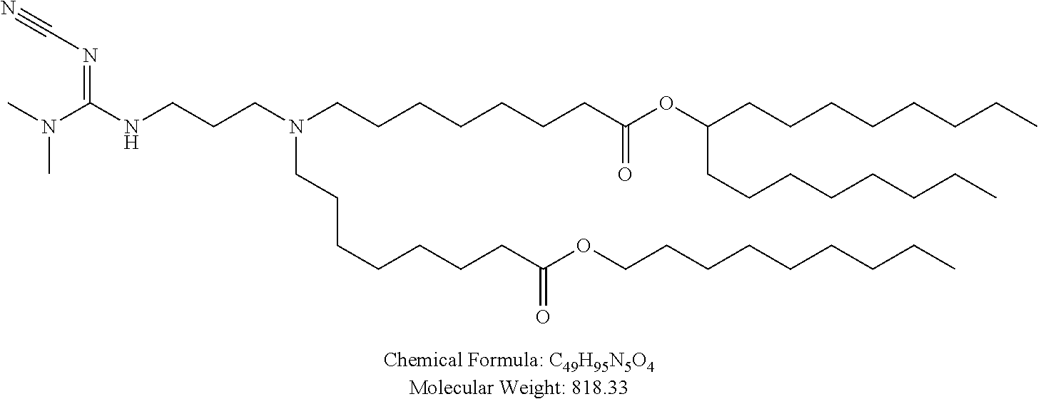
C(CN(CCCCCCCC(OC(CCCCCCCC)CCCCCCCC)=O)CCCCCCCC(OCCCCCCCCC)=O)CNC(N(C)C)=NC#N
